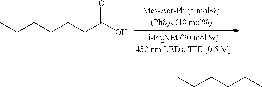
C(CCCCC(O)=O)C.C(CCCC)C
